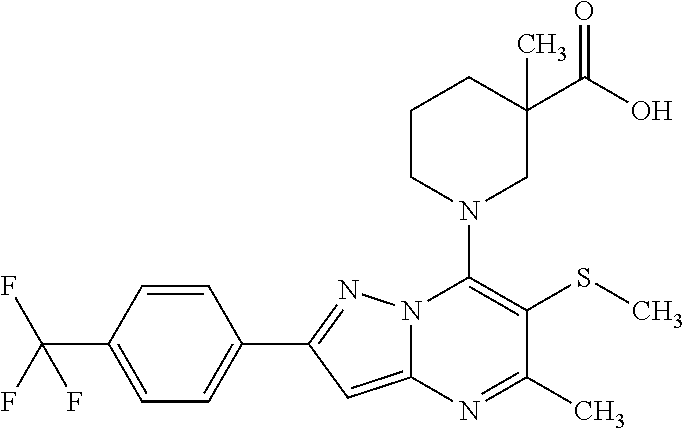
C1=CC(C(F)(F)F)=CC=C1C1=NN2C(=C1)N=C(C)C(SC)=C2N1CC(C(O)=O)(C)CCC1
